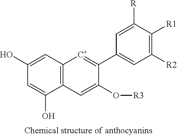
C12=C(C=C(O)C=C1O)[C+]=C(C1=CC([R2])=C([R1])C([R])=C1)C(O[R3])=C2
